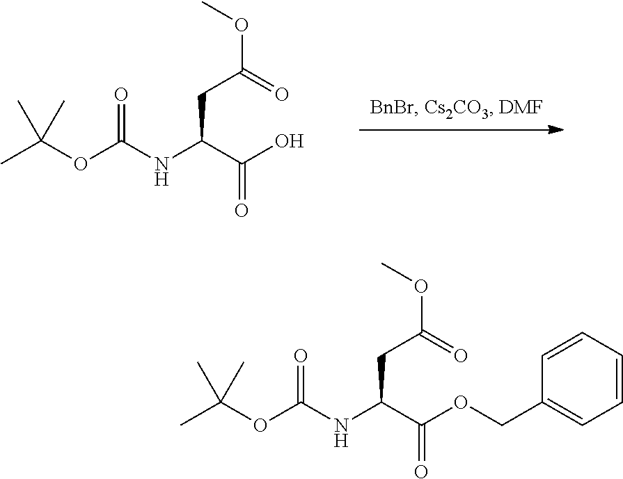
CC(OC(NC(C(O)=O)CC(=O)OC)=O)(C)C.CC(OC(NC(C(OCC1=CC=CC=C1)=O)CC(=O)OC)=O)(C)C
